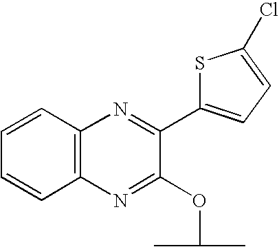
C1=CC=CC2=C1N=C(C1=CC=C(Cl)S1)C(OC(C)C)=N2
